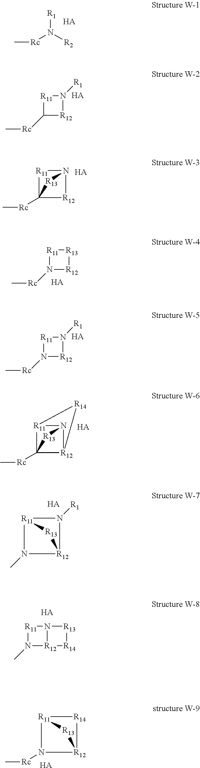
C[Rc]N([R2])[R1].[HA].C1([Rc]C)[R12]N([R1])[R11]1.[HA].[HA].[R12]1N2[R11]C1([Rc]C)[R13]2.N1([Rc]C)[R12][R13][R11]1.[HA].N1([Rc]C)[R12]N([R1])[R11]1.[HA].[HA].[R12]12N3[R11](C1([Rc]C)[R13]3)[R14]2.[R12]12N([R1])[R11](N1C)[R13]2.[HA].N1(C)[R12]2N([R11]1)[R13][R14]2.[HA].[R12]12[R14][R11](N1[Rc]C)[R13]2.[HA]
